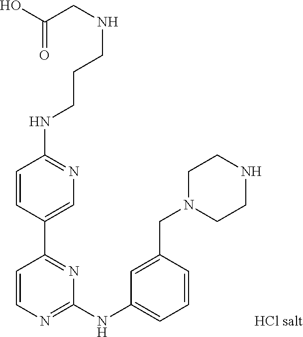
C1=CC(C2=NC(NC3=CC=CC(CN4CCNCC4)=C3)=NC=C2)=CN=C1NCCCNCC(O)=O
